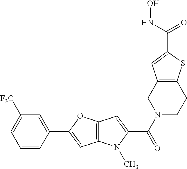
C1=CC(C2=CC3=C(O2)C=C(C(N2CCC4=C(C2)C=C(C(=O)NO)S4)=O)N3C)=CC([F3C])=C1
